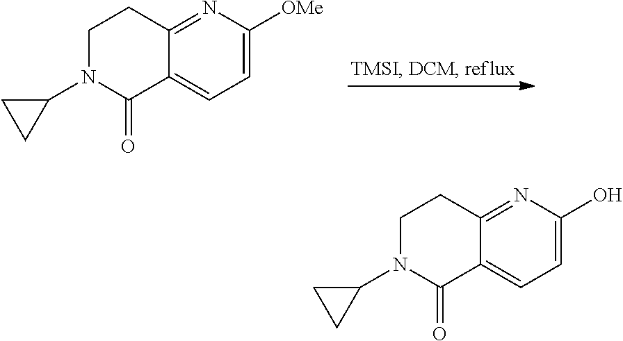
C1=C([OMe])N=C2C(=C1)C(=O)N(C1CC1)CC2.C1=C(O)N=C2C(=C1)C(=O)N(C1CC1)CC2
